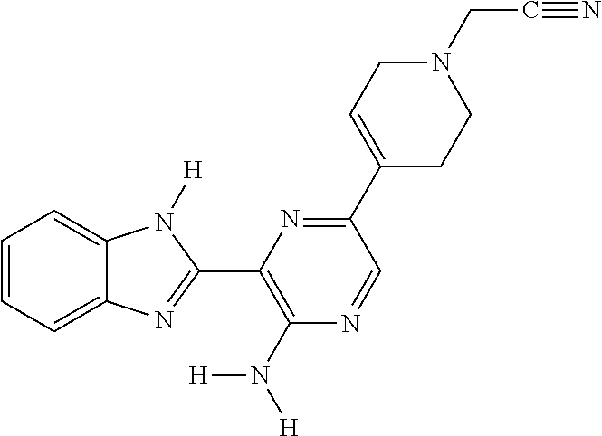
C1=CC=C2C(=C1)N([H])C(C1=C(N([H])[H])N=CC(C3=CCN(CC#N)CC3)=N1)=N2
